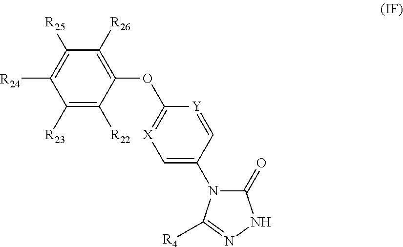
C1([R23])=C([R22])C(OC2=[X]C=C(N3C(=O)NN=C3[R4])C=[Y]2)=C([R26])C([R25])=C1[R24]
